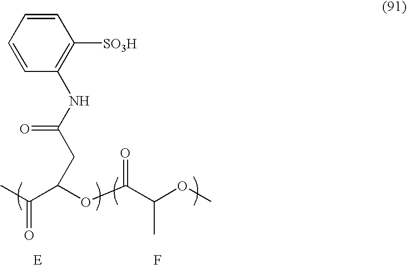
CC(=O)C(OC(C(OC)C)=O)CC(=O)NC1=C([SO3H])C=CC=C1.F
